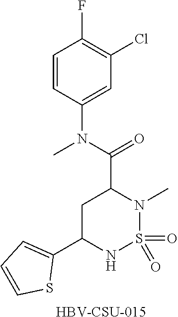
O=S1(=O)N(C)C(C(N(C2=CC(Cl)=C(F)C=C2)C)=O)CC(C2=CC=CS2)N1.[HBV-CSU-015]
